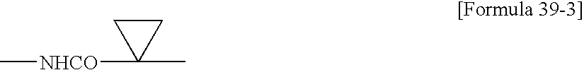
C1CC1([NHCO]C)C
